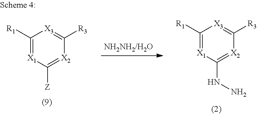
C1([R1])=[X1]C([Z])=[X2]C([R3])=[X3]1.C1([R1])=[X1]C(NN)=[X2]C([R3])=[X3]1
